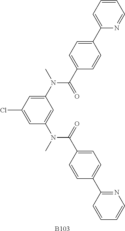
C1(N(C)C(C2=CC=C(C3=CC=CC=N3)C=C2)=O)=CC(Cl)=CC(N(C)C(=O)C2=CC=C(C3=NC=CC=C3)C=C2)=C1.[B103]
